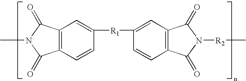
C12=C(C=CC([R1]C3=CC4=C(C=C3)C(=O)N([R2]C)C4=O)=C1)C(=O)N(C)C2=O
